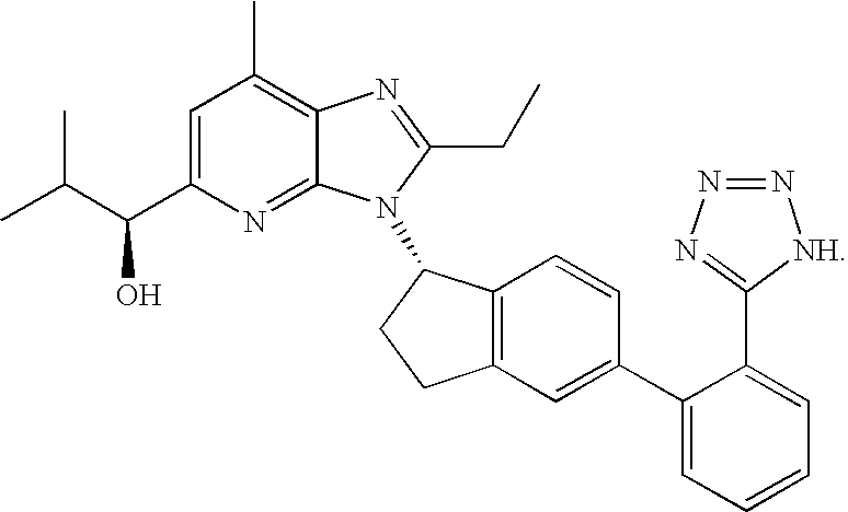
C1=C(C(C(C)C)O)N=C2C(=C1C)N=C(CC)N2C1C2=C(CC1)C=C(C1=CC=CC=C1C1=NN=N[NH]1)C=C2
